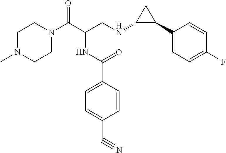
C1N(C)CCN(C(C(CNC2C(C3=CC=C(F)C=C3)C2)NC(C2=CC=C(C#N)C=C2)=O)=O)C1
